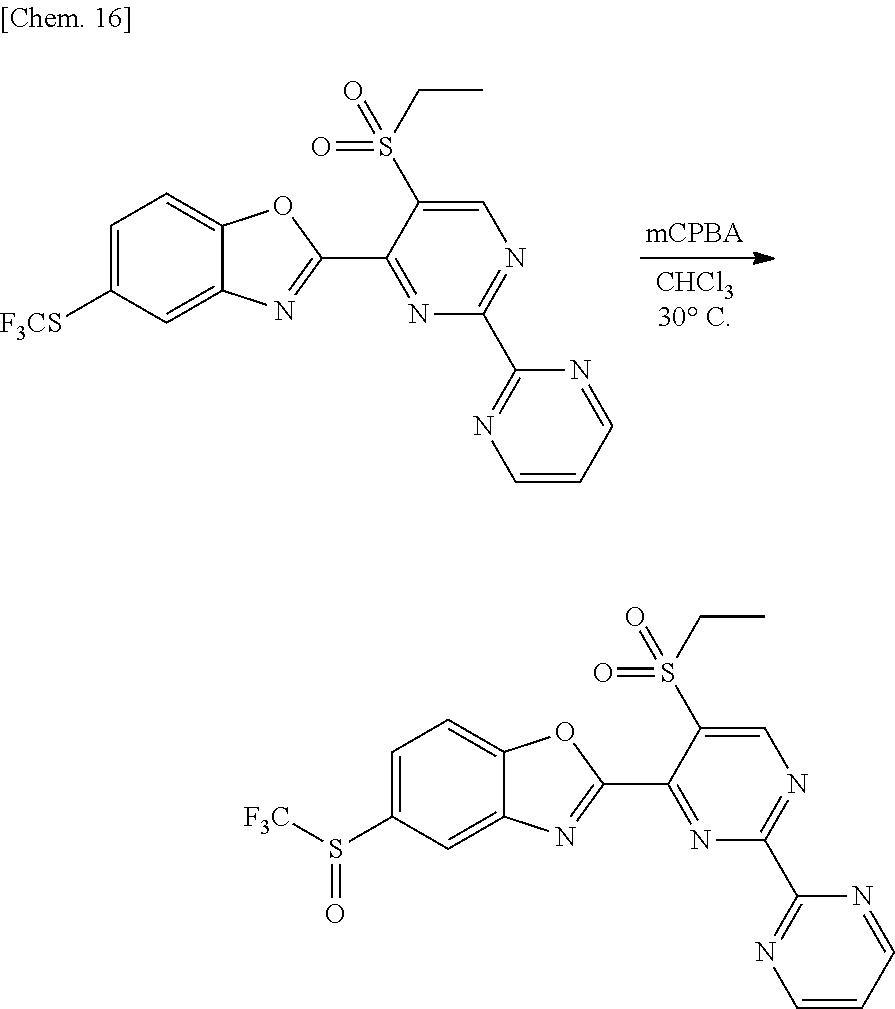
[F3CS]C1=CC=C2C(=C1)N=C(C1=NC(C3=NC=CC=N3)=NC=C1S(=O)(CC)=O)O2.[F3C]S(C1=CC=C2C(=C1)N=C(C1=NC(C3=NC=CC=N3)=NC=C1S(=O)(CC)=O)O2)=O
